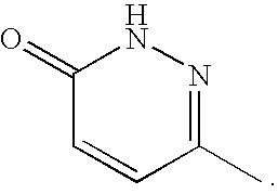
C1(=O)C=CC(C)=NN1
